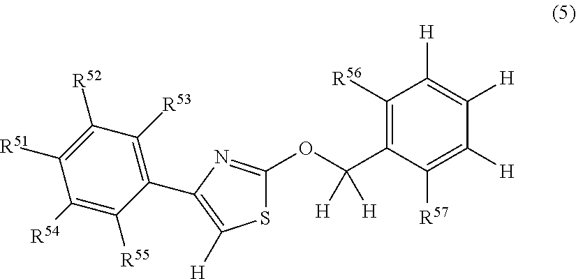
C1([R54])=C([R55])C(C2=C([H])SC(OC(C3=C([R56])C([H])=C([H])C([H])=C3[R57])([H])[H])=N2)=C([R53])C([R52])=C1[R51]
